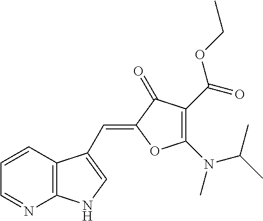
C1=CC2=C(N=C1)NC=C2C=C1C(=O)C(C(OCC)=O)=C(N(C)C(C)C)O1
